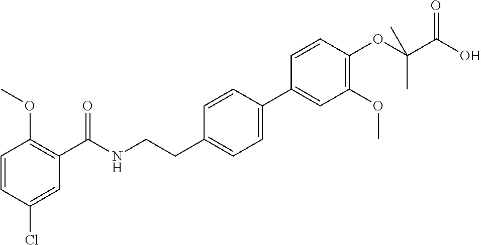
C1=CC(Cl)=CC(C(NCCC2=CC=C(C3=CC(OC)=C(OC(C(O)=O)(C)C)C=C3)C=C2)=O)=C1OC
